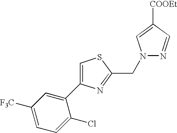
C1=C(C2=CC([F3C])=CC=C2Cl)N=C(CN2N=CC([COOEt])=C2)S1
